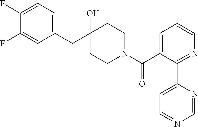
C1(CC2(O)CCN(C(C3=CC=CN=C3C3=CC=NC=N3)=O)CC2)=CC=C(F)C(F)=C1
